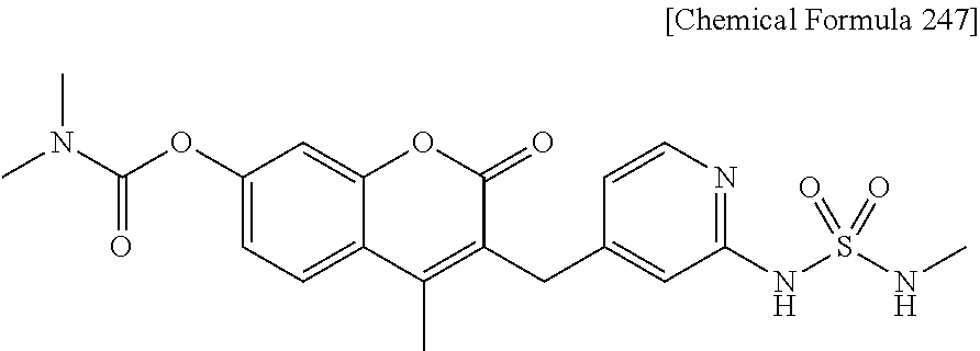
C1(OC(=O)N(C)C)=CC=C2C(=C1)OC(=O)C(CC1=CC(NS(NC)(=O)=O)=NC=C1)=C2C
